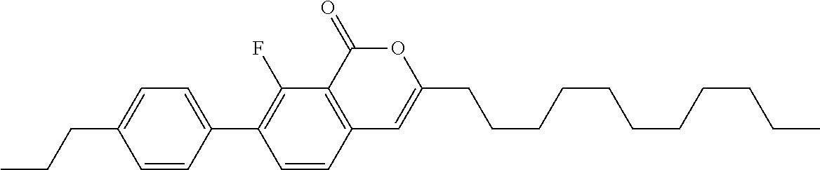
C12=C(C(=O)OC(CCCCCCCCCCC)=C1)C(F)=C(C1=CC=C(CCC)C=C1)C=C2
